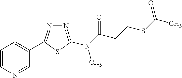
C1=CN=CC(C2=NN=C(N(C(CCSC(C)=O)=O)C)S2)=C1
